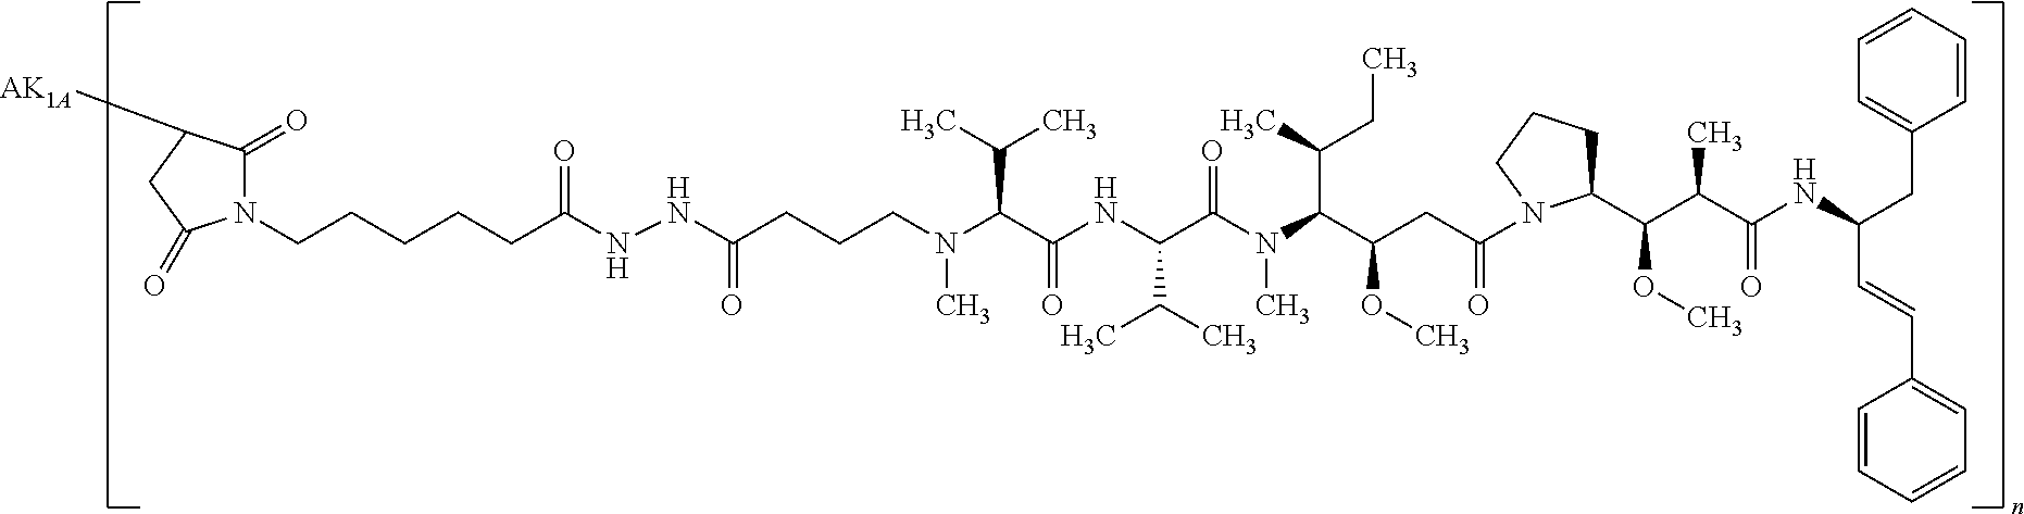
N(C(C(NC(C(C)C)C(N(C)C(C(C)CC)C(CC(=O)N1C(C(C(C(=O)NC(C=CC2=CC=CC=C2)CC2=CC=CC=C2)C)OC)CCC1)OC)=O)=O)C(C)C)(CCCC(NNC(CCCCCN1C(=O)C([AK1A])CC1=O)=O)=O)C
